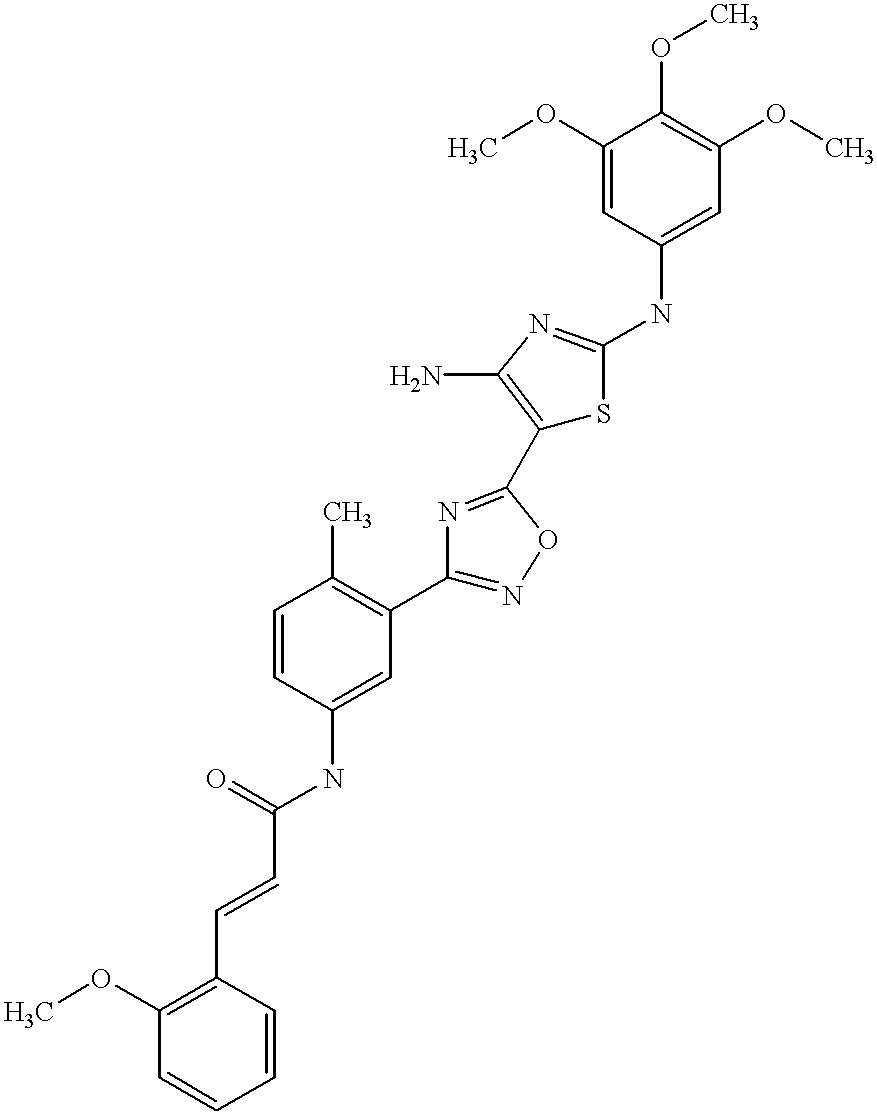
C(C(=O)NC1=CC(C2=NOC(C3=C(N)N=C(NC4=CC(OC)=C(OC)C(OC)=C4)S3)=N2)=C(C)C=C1)=CC1=C(OC)C=CC=C1
